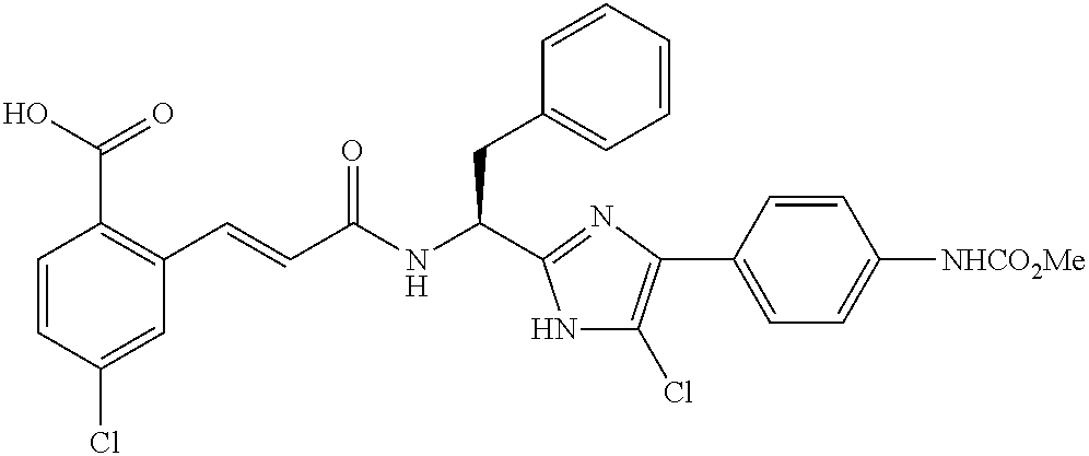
C1=CC(Cl)=CC(C=CC(NC(CC2=CC=CC=C2)C2=NC(C3=CC=C([NHCO2Me])C=C3)=C(Cl)N2)=O)=C1C(O)=O
